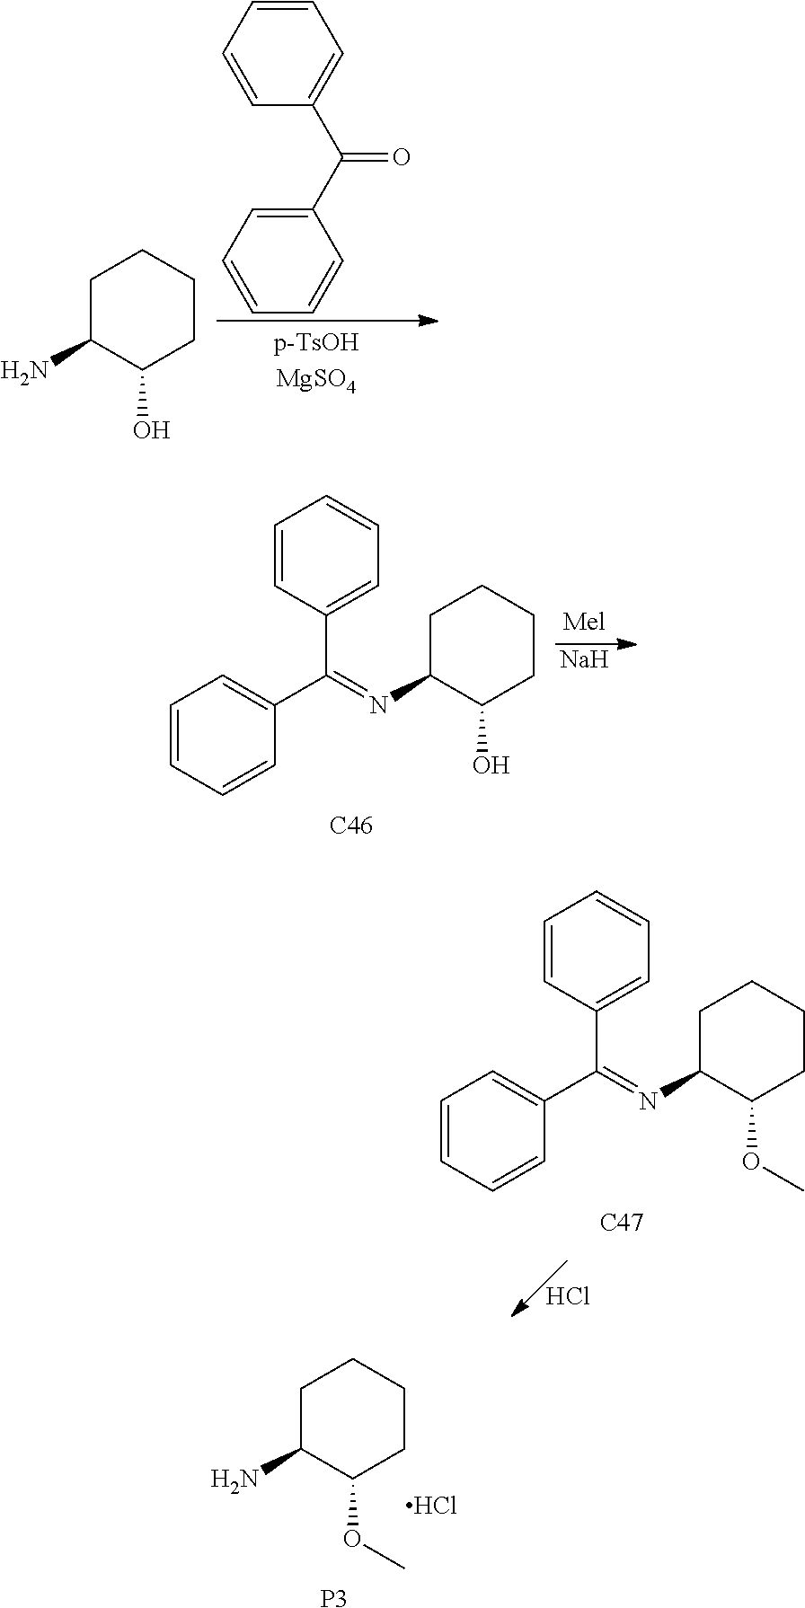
C1C(N)C(OC)CCC1.Cl.[P3].C1(C(C2=CC=CC=C2)=O)=CC=CC=C1.C1C(N)C(O)CCC1.C1C(N=C(C2=CC=CC=C2)C2=CC=CC=C2)C(O)CCC1.[C46].[Na].C1C(N=C(C2=CC=CC=C2)C2=CC=CC=C2)C(OC)CCC1.[C47].Cl
